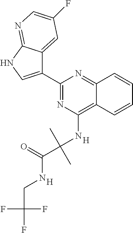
C1(C2=CNC3=NC=C(F)C=C23)=NC(NC(C(=O)NCC(F)(F)F)(C)C)=C2C(=N1)C=CC=C2.[H].[H]
